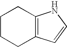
C1CCC2=C(C1)NC=C2
